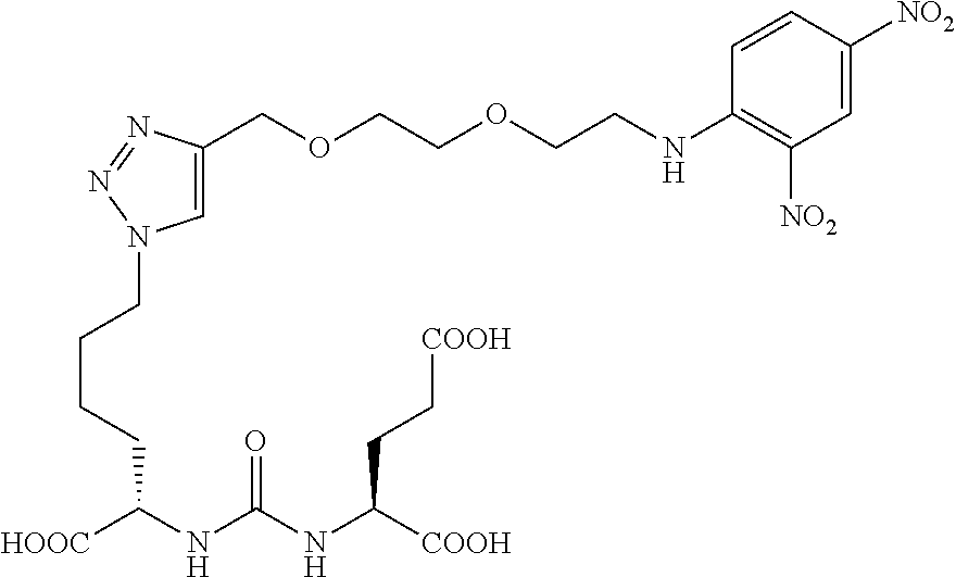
C1=C(COCCOCCNC2=C([NO2])C=C([NO2])C=C2)N=NN1CCCCC(NC(NC([COOH])CC[COOH])=O)[HOOC]
